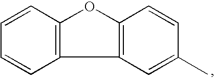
C12=C(C3=C(O1)C=CC(C)=C3)C=CC=C2
